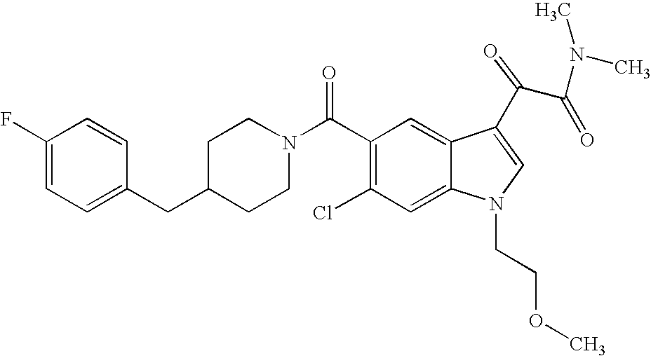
C1(F)=CC=C(CC2CCN(C(C3=C(Cl)C=C4C(=C3)C(C(C(N(C)C)=O)=O)=CN4CCOC)=O)CC2)C=C1
